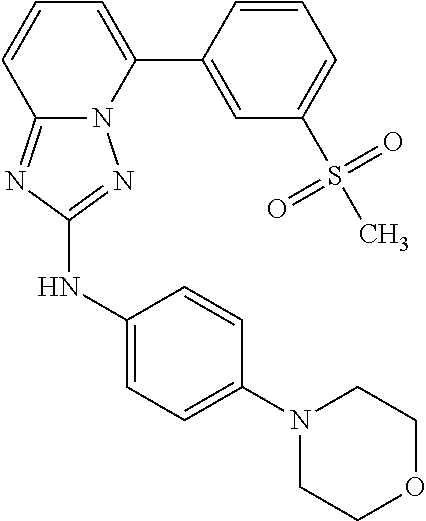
C1=CC(C2=CC=CC3=NC(NC4=CC=C(N5CCOCC5)C=C4)=NN23)=CC(S(C)(=O)=O)=C1
